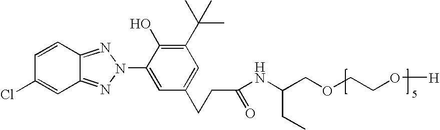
C12=NN(C3=CC(CCC(=O)NC(COCCO[H])CC)=CC(C(C)(C)C)=C3O)N=C1C=C(Cl)C=C2
